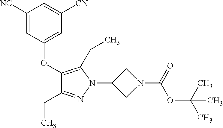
C1(OC2=CC([CN])=CC([NC])=C2)=C(CC)N(C2CN(C(=O)OC(C)(C)C)C2)N=C1CC
